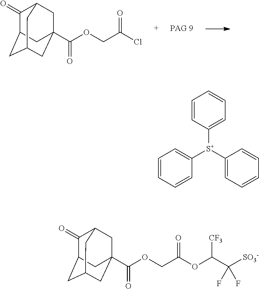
C1(=O)C2CC3CC(C(OCC(Cl)=O)=O)(CC1C3)C2.C1=CC([S+](C2=CC=CC=C2)C2=CC=CC=C2)=CC=C1.C1(=O)C2CC3CC(C(OCC(OC(C([SO3-])(F)F)[CF3])=O)=O)(CC1C3)C2
